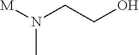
[M]N(CCO)C
